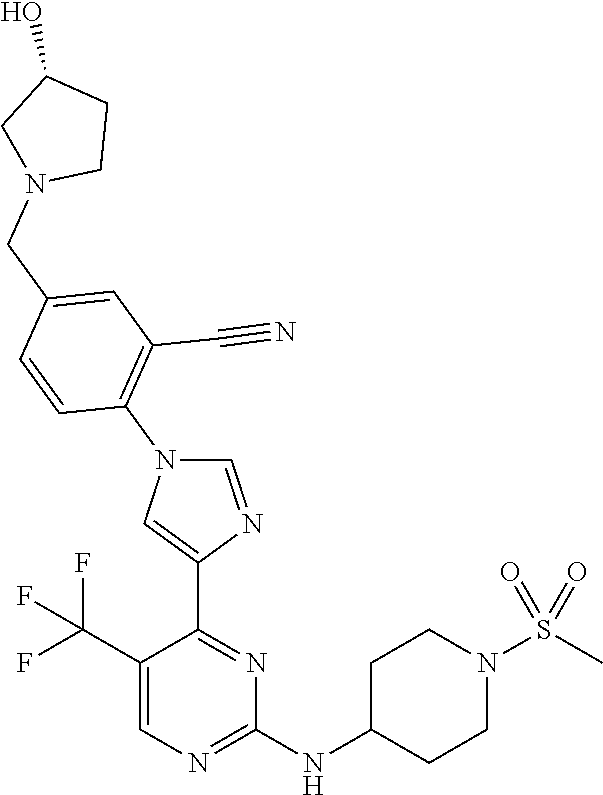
C1=C(C(F)(F)F)C(C2=CN(C3=C(C#N)C=C(CN4CCC(O)C4)C=C3)C=N2)=NC(NC2CCN(S(C)(=O)=O)CC2)=N1
